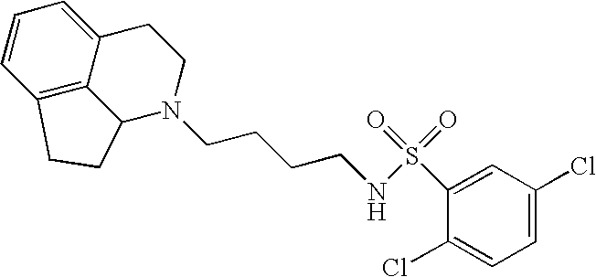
C1=CC2=C3C(=C1)CCN(CCCCNS(=O)(=O)C1=CC(Cl)=CC=C1Cl)C3CC2
